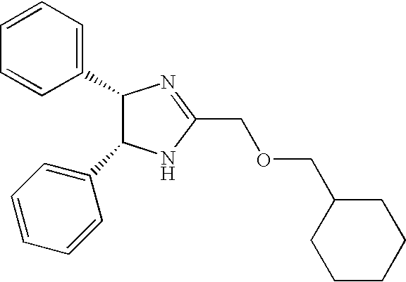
C1(C2C(C3=CC=CC=C3)NC(COCC3CCCCC3)=N2)=CC=CC=C1
